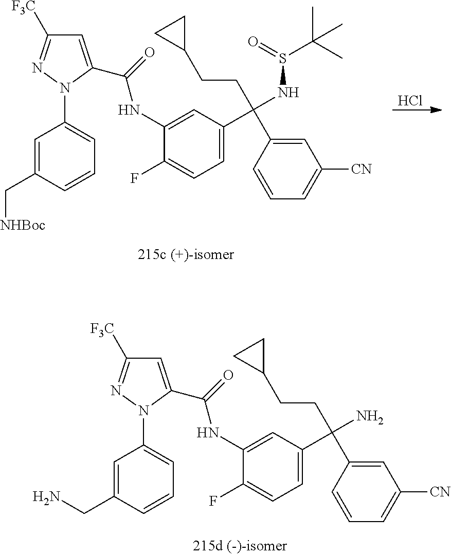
C1=C(CN)C=CC=C1N1C(C(=O)NC2=CC(C(CCC3CC3)(C3=CC([CN])=CC=C3)N)=CC=C2F)=CC([F3C])=N1.C1=C(C[NHBoc])C=CC=C1N1C(C(=O)NC2=CC(C(CCC3CC3)(C3=CC([CN])=CC=C3)NS(C(C)(C)C)=O)=CC=C2F)=CC([F3C])=N1.Cl
